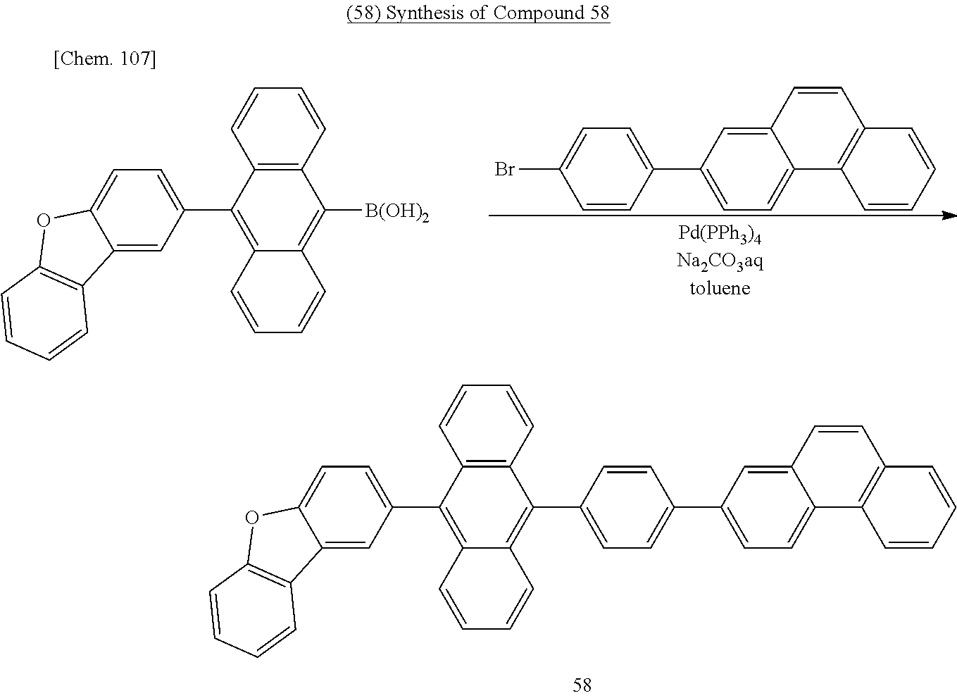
C12=C(C=CC=C1)C(C1=CC=C(C3=CC=C4C(=C3)C=CC3=C4C=CC=C3)C=C1)=C1C(=C2C2=CC=C3C(=C2)C2=C(O3)C=CC=C2)C=CC=C1.C1=CC(C2=CC=C3C(=C2)C=CC2=C3C=CC=C2)=CC=C1Br.C12=C(C=CC=C1)C([B(OH)2])=C1C(=C2C2=CC=C3C(=C2)C2=C(O3)C=CC=C2)C=CC=C1
